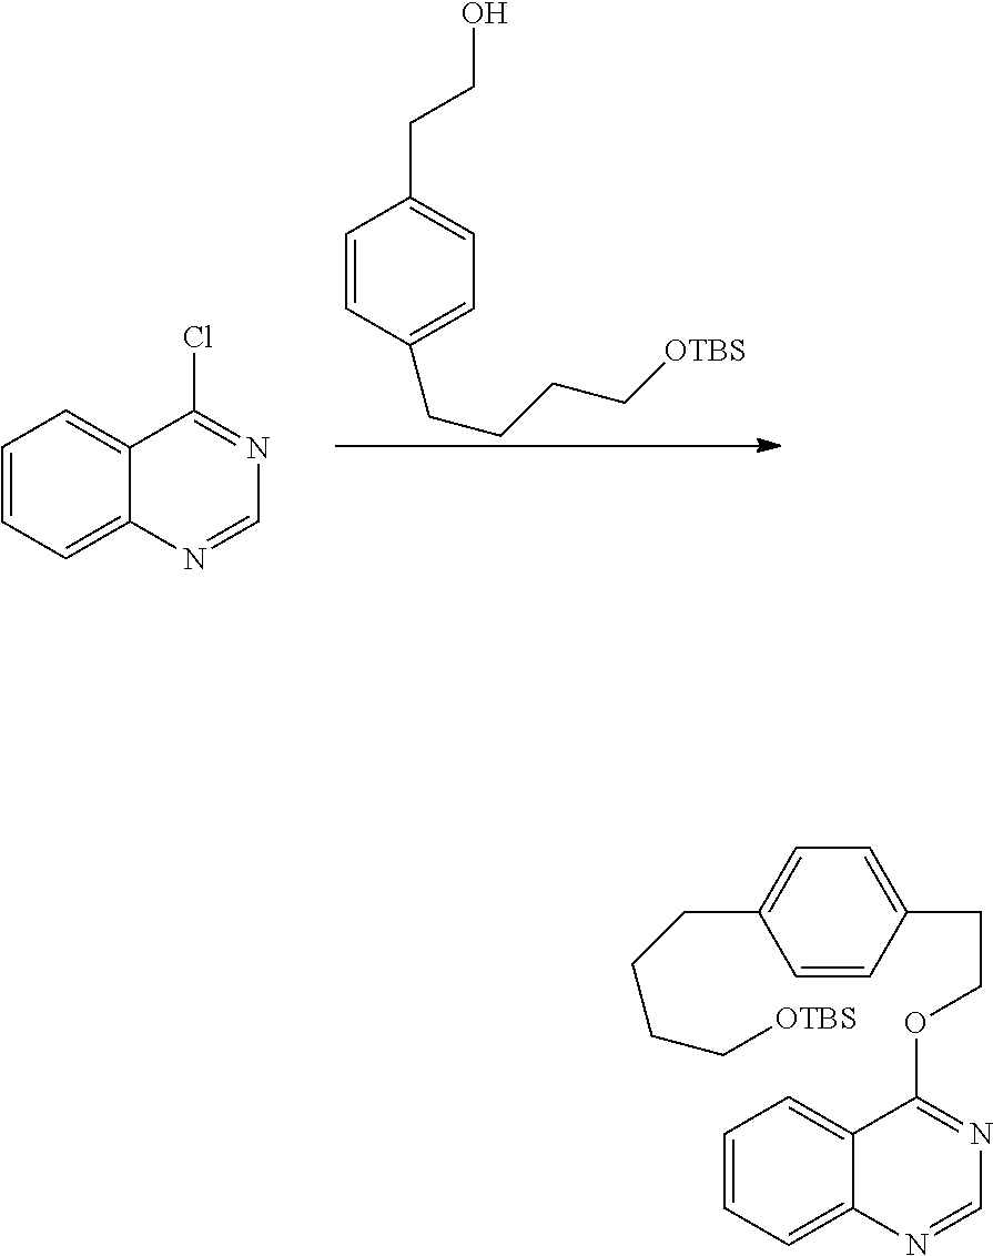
C1=CC(CCCC[OTBS])=CC=C1CCO.C1=CC=C2C(=C1)C(Cl)=NC=N2.C1=CC(CCOC2=NC=NC3=CC=CC=C32)=CC=C1CCCC[OTBS]
